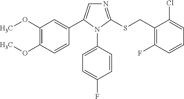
C1(OC)=C(OC)C=CC(C2=CN=C(SCC3=C(F)C=CC=C3Cl)N2C2=CC=C(F)C=C2)=C1
